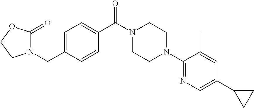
C1=C(CN2C(=O)OCC2)C=CC(C(N2CCN(C3=NC=C(C4CC4)C=C3C)CC2)=O)=C1
